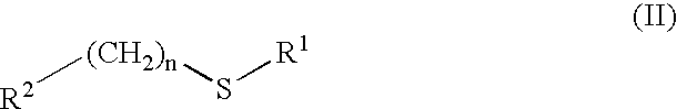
[R2][(CH2)n]S[R1]
